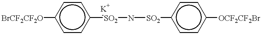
c1cc([-SO2]N[SO2]c2ccc([OCF2CF2Br])cc2)ccc1[BrCF2CF2O]
